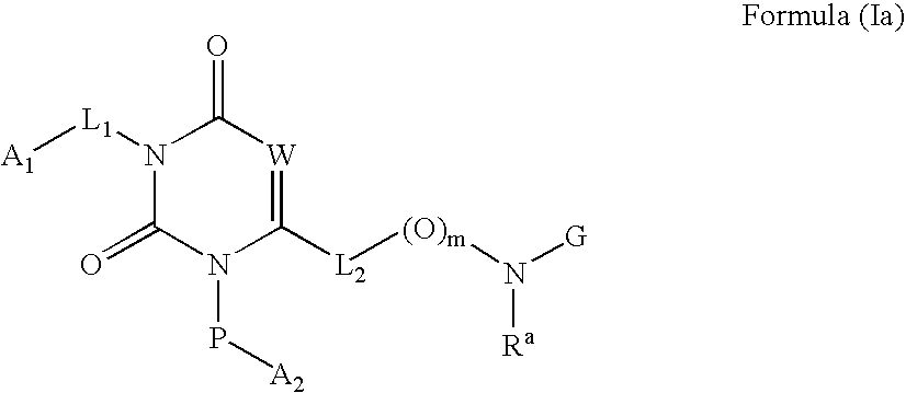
N1([L1][A1])C(=O)N(P[A2])C([L2][(O)m]N([G])[Ra])=[W]C1=O
